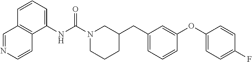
C1=CC=C(NC(N2CCCC(CC3=CC=CC(OC4=CC=C(F)C=C4)=C3)C2)=O)C2=C1C=NC=C2
